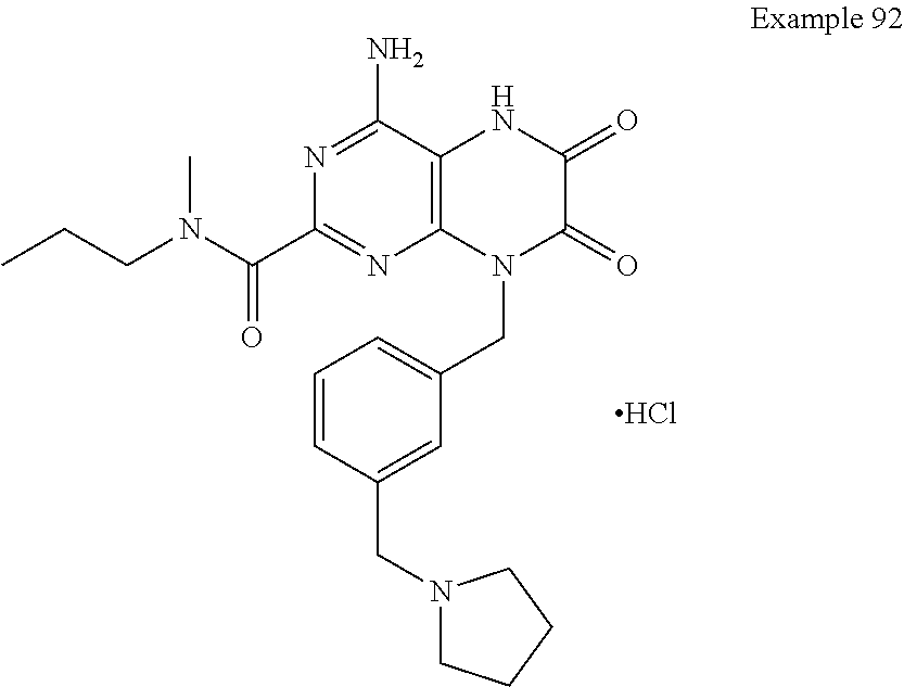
Cl.N1=C(N)C2=C(N=C1C(N(CCC)C)=O)N(CC1=CC=CC(CN3CCCC3)=C1)C(=O)C(=O)N2
